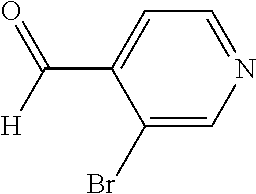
C1=C(Br)C(C([H])=O)=CC=N1
